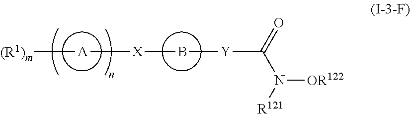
B([Y]C(N([R121])[OR122])=O)[X][A][(R1)m]
